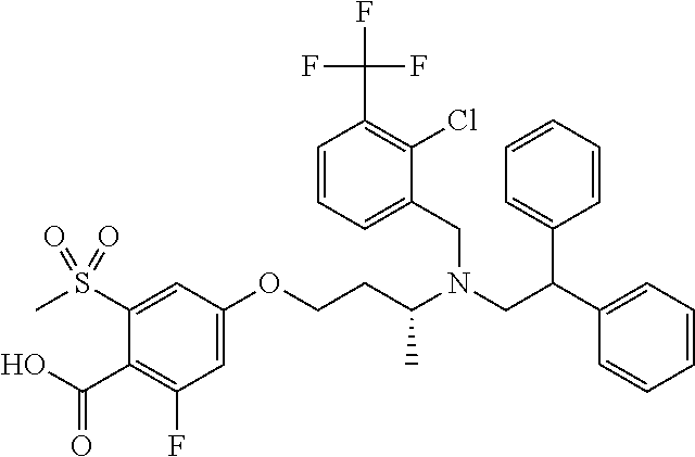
CS(C1=CC(OCCC(N(CC(C2=CC=CC=C2)C2=CC=CC=C2)CC2=CC=CC(C(F)(F)F)=C2Cl)C)=CC(F)=C1C(O)=O)(=O)=O
